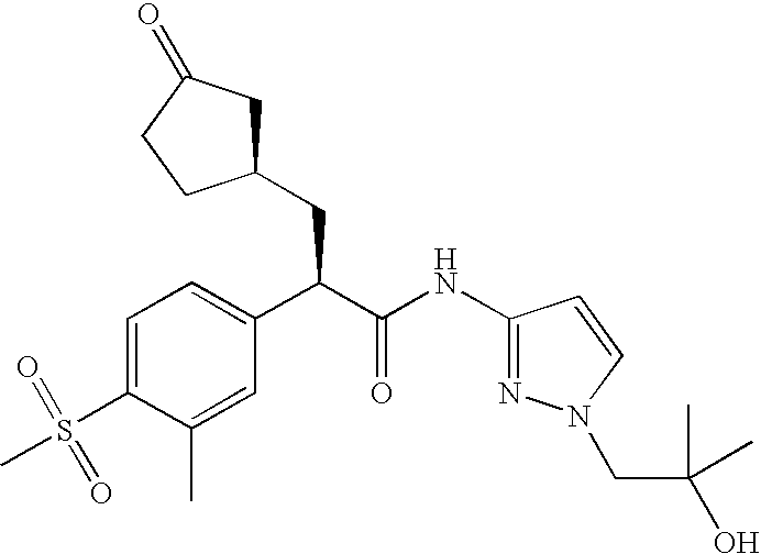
C1=C(S(=O)(C)=O)C(C)=CC(C(C(NC2=NN(CC(O)(C)C)C=C2)=O)CC2CC(=O)CC2)=C1
